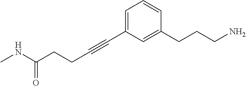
C(CCC#CC1=CC=CC(CCCN)=C1)(NC)=O
